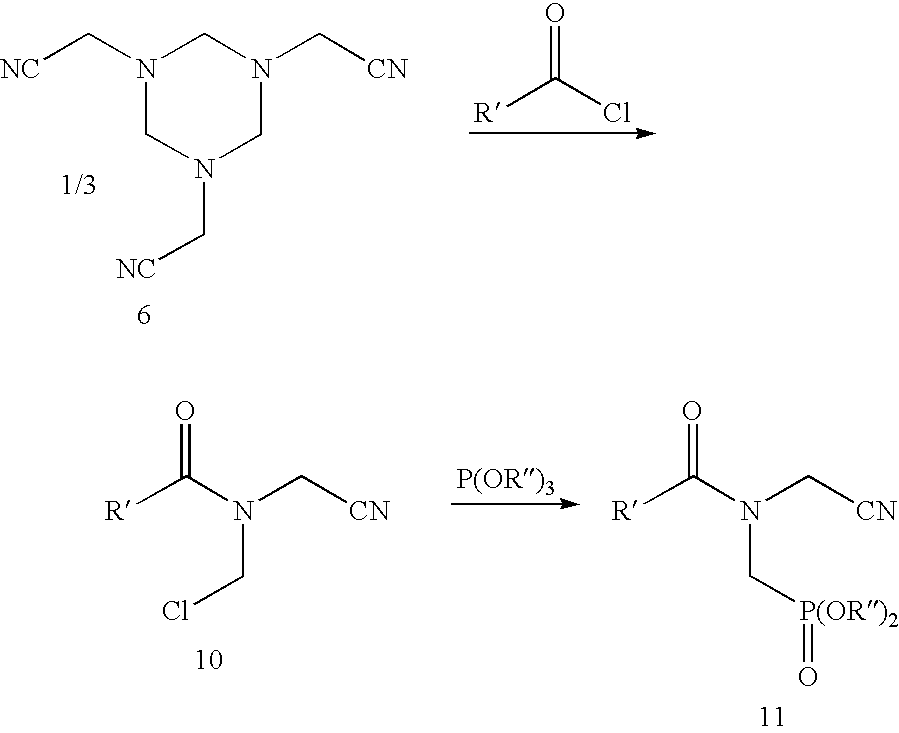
[R]C(N(CCl)C[CN])=O.[R]C(N(C[P(OR)2]=O)C[CN])=O.N1(C[NC])CN(C[NC])CN(C[CN])C1.[R]C(Cl)=O
